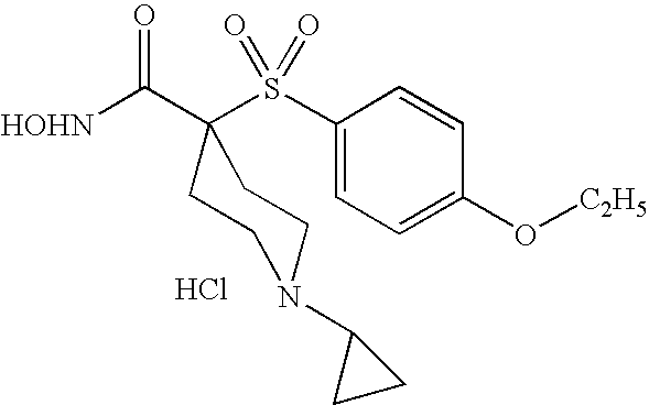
Cl.[HOHN]C(=O)C1(S(C2=CC=C(O[C2H5])C=C2)(=O)=O)CCN(C2CC2)CC1
